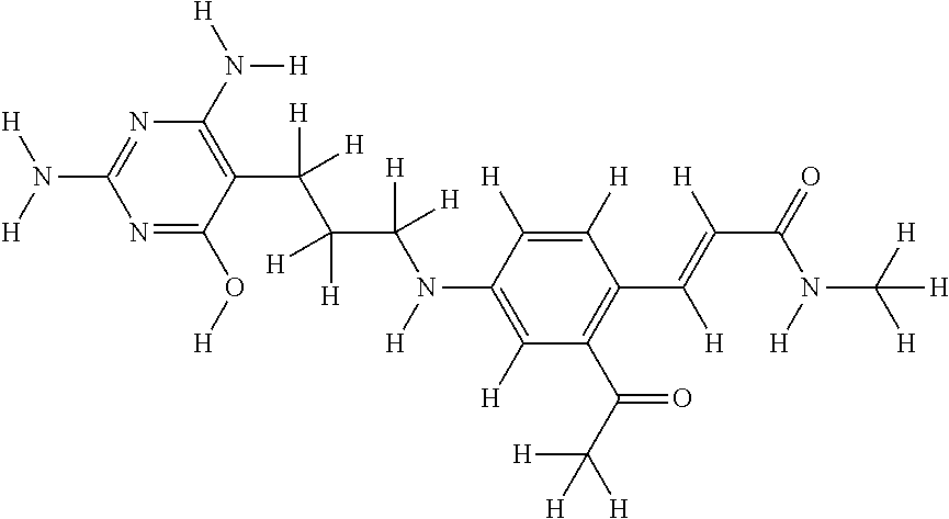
N1=C(O[H])C(C(C([H])([H])C([H])([H])N([H])C2=C([H])C(C(C([H])([H])[H])=O)=C(C(=C([H])C(=O)N([H])C([H])([H])[H])[H])C([H])=C2[H])([H])[H])=C(N([H])[H])N=C1N([H])[H]
